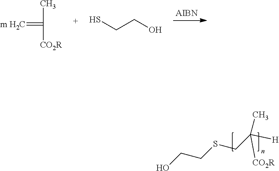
[m H2C]=C([CO2R])C.SCCO.OCCSCC([H])([CO2R])C
